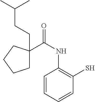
C1=CC=CC(S)=C1NC(=O)C1(CCC(C)C)CCCC1
